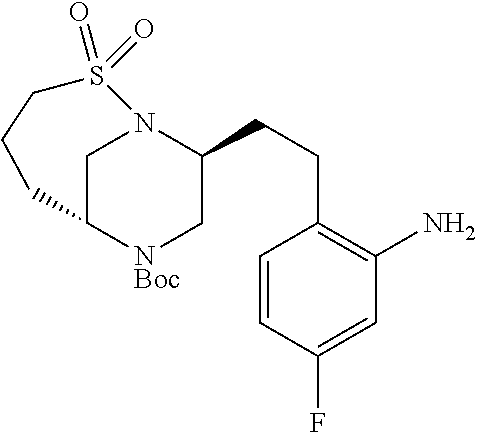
C1C2[NBoc]CC(CCC3=C(N)C=C(F)C=C3)N1S(=O)(=O)CCC2
